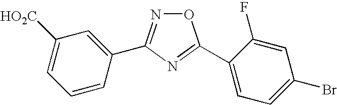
C1=C([HO2C])C=C(C2=NOC(C3=CC=C(Br)C=C3F)=N2)C=C1
